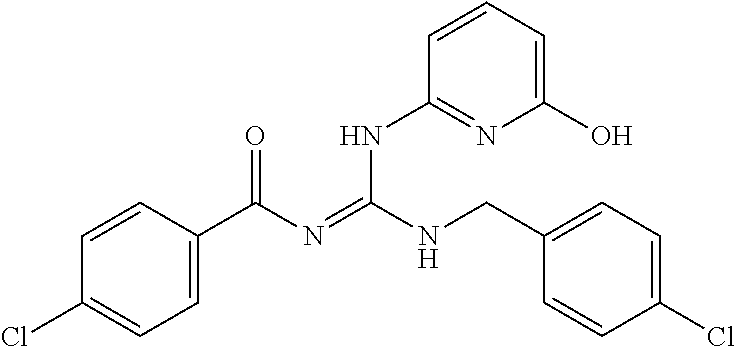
C1=CC(C(N=C(NCC2=CC=C(Cl)C=C2)NC2=NC(O)=CC=C2)=O)=CC=C1Cl
